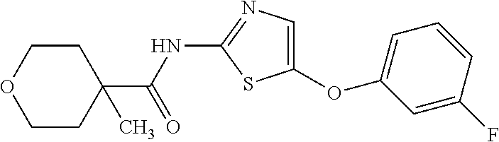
C1(C(NC2=NC=C(OC3=CC=CC(F)=C3)S2)=O)(C)CCOCC1
